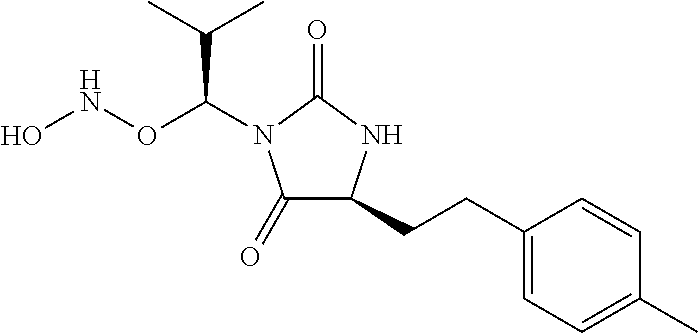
C1(=O)C(CCC2=CC=C(C)C=C2)NC(=O)N1C(ONO)C(C)C
